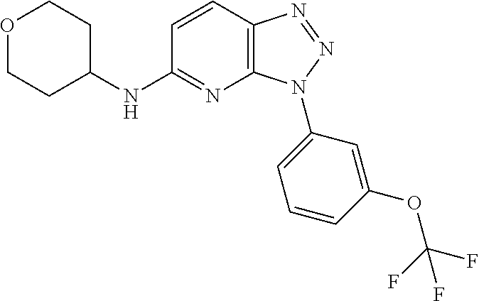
C1=CC2=C(N=C1NC1CCOCC1)N(C1=CC=CC(OC(F)(F)F)=C1)N=N2
